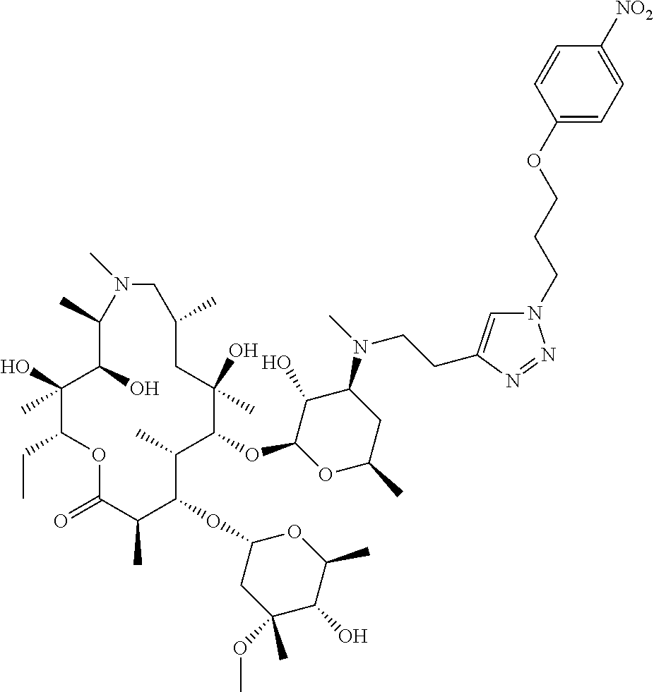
C1(O)C(OC2C(C)C(OC3CC(OC)(C)C(O)C(C)O3)C(C)C(=O)OC(CC)C(O)(C)C(O)C(C)N(C)CC(C)CC2(O)C)OC(C)CC1N(C)CCC1=CN(CCCOC2=CC=C([NO2])C=C2)N=N1
